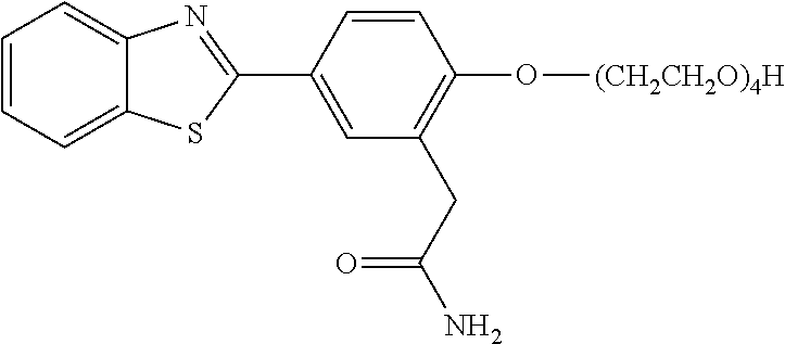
C1=CC=C2C(=C1)N=C(C1=CC(CC(N)=O)=C(O[(CH2CH2O)4H])C=C1)S2
